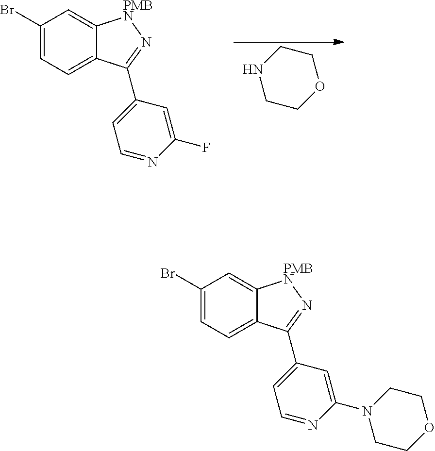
C1(Br)=CC=C2C(=C1)[PMBN]N=C2C1=CC=NC(N2CCOCC2)=C1.C1(Br)=CC=C2C(=C1)[PMBN]N=C2C1=CC=NC(F)=C1.C1NCCOC1
